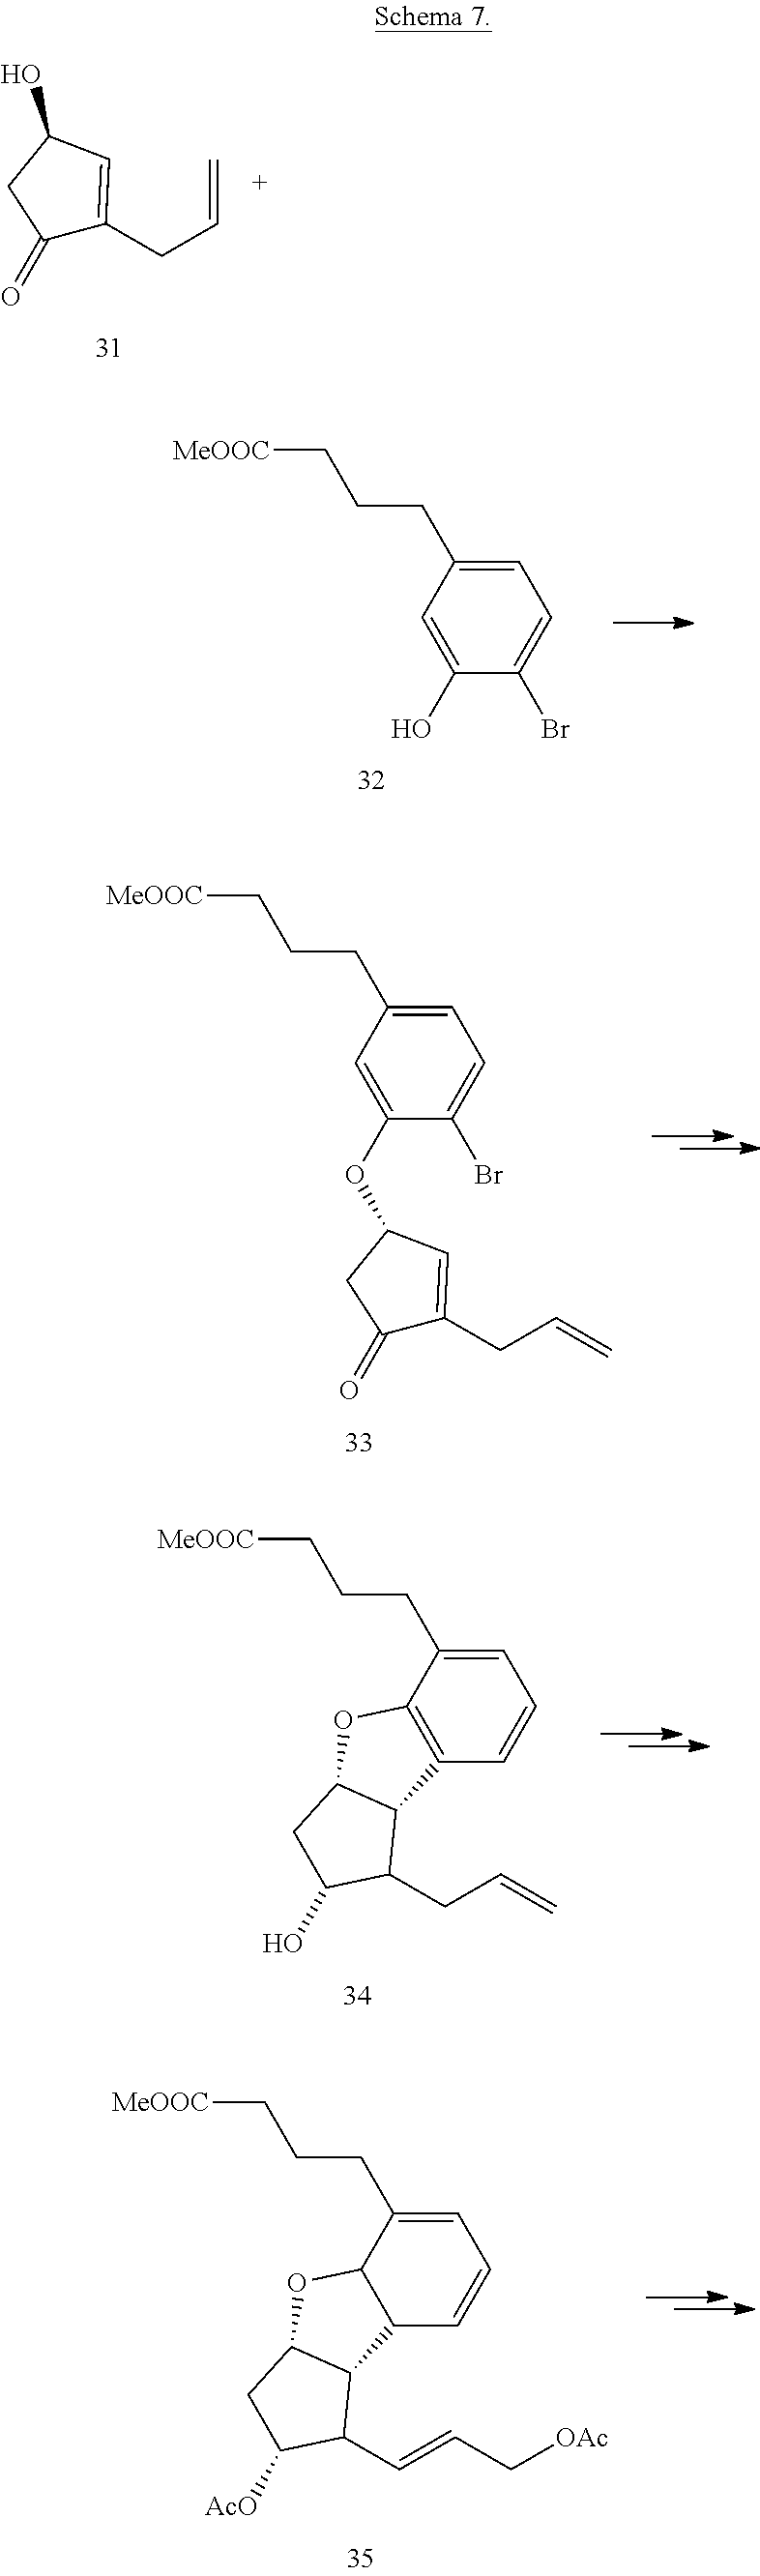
C=CCC1=CC(O)CC1=O.C1=C(CCC[MeOOC])C=C(O)C(Br)=C1.C=CCC1=CC(OC2=CC(CCC[MeOOC])=CC=C2Br)CC1=O.C=CCC1C2C3=C(C(CCC[MeOOC])=CC=C3)OC2CC1O.C(C=CC1C2C3C(C(CCC[MeOOC])=CC=C3)OC2CC1[AcO])[OAc]
